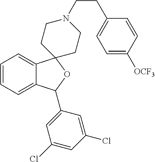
C1=C2C(=CC=C1)C1(OC2C2=CC(Cl)=CC(Cl)=C2)CCN(CCC2=CC=C([OCF3])C=C2)CC1
